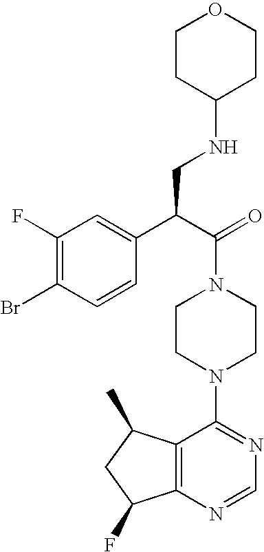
C1(C(C(=O)N2CCN(C3=NC=NC4=C3C(C)CC4F)CC2)CNC2CCOCC2)=CC(F)=C(Br)C=C1
